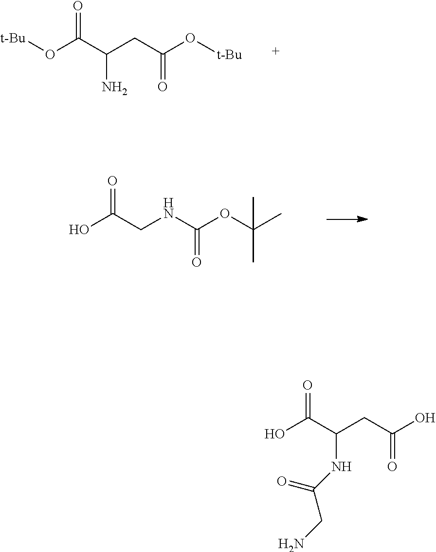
OC(C(CC(O)=O)NC(CN)=O)=O.O(C(C(CC(O[t-Bu])=O)N)=O)[t-Bu].OC(CNC(OC(C)(C)C)=O)=O
